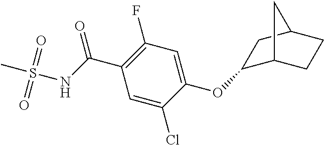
O(C1=CC(F)=C(C(NS(C)(=O)=O)=O)C=C1Cl)C1C2CCC(C1)C2
